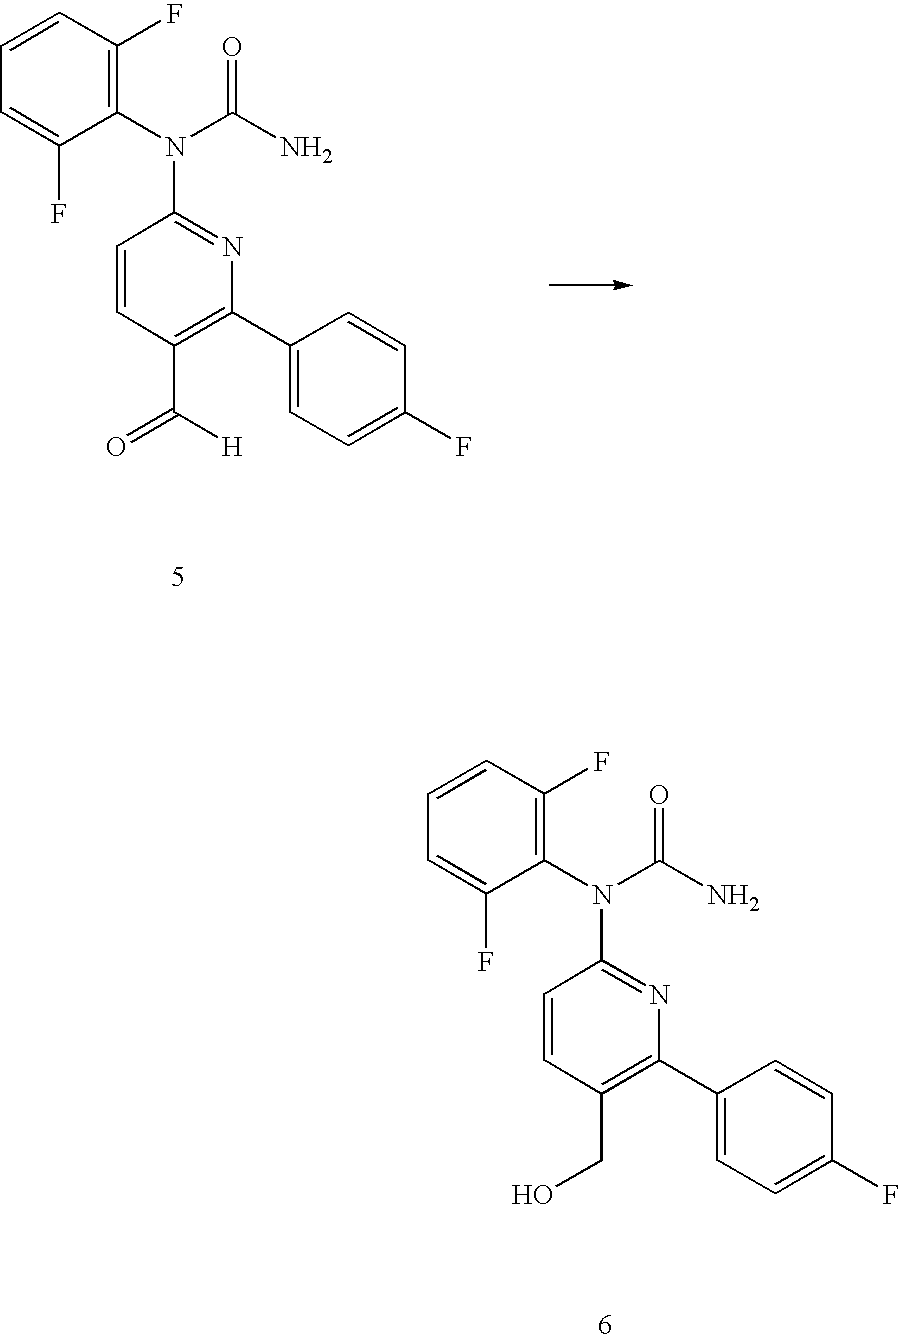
C1=CC(C(=O)[H])=C(C2=CC=C(F)C=C2)N=C1N(C1=C(F)C=CC=C1F)C(N)=O.C1=CC(CO)=C(C2=CC=C(F)C=C2)N=C1N(C1=C(F)C=CC=C1F)C(N)=O
